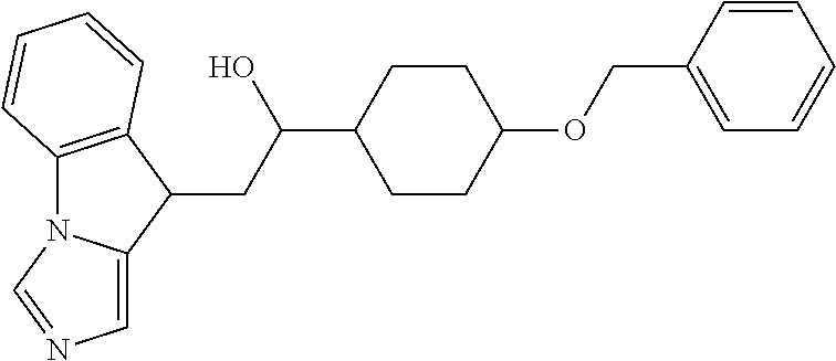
C12=C(C(CC(C3CCC(OCC4=CC=CC=C4)CC3)O)C3=CN=CN13)C=CC=C2
